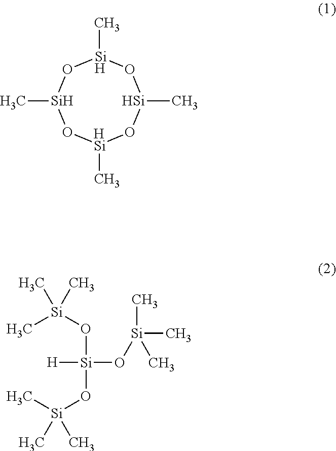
C[Si]1O[Si](C)O[HSi](C)O[Si](C)O1.C[Si](O[Si](O[Si](C)(C)C)(O[Si](C)(C)C)[H])(C)C
